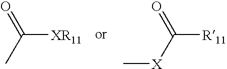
[XR11]C(C)=O.[R11]C([X]C)=O
